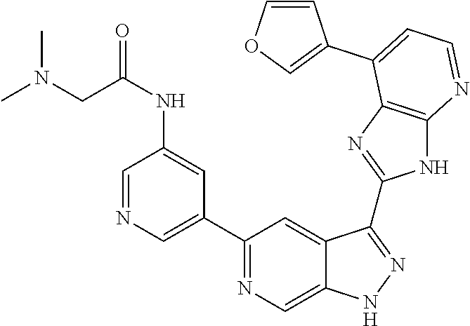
C1(C2=NC=C3C(=C2)C(C2=NC4=C(N2)N=CC=C4C2=COC=C2)=NN3)=CN=CC(NC(CN(C)C)=O)=C1
